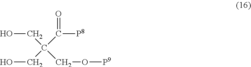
C(C(CO)(CO[P9])C([P8])=O)O
